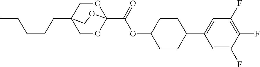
C1=C(F)C(F)=C(F)C=C1C1CCC(OC(=O)C23OCC(CCCCC)(CO2)CO3)CC1
